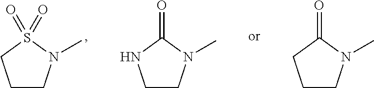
C1CN(C)S(=O)(=O)C1.C1CN(C)C(=O)N1.C1CN(C)C(=O)C1
